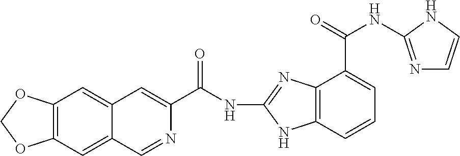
C(NC1=NC2=C(N1)C=CC=C2C(NC1=NC=CN1)=O)(=O)C1=CC2=CC3=C(C=C2C=N1)OCO3
